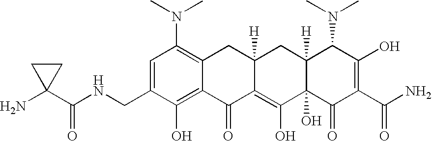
N(CC1=CC(N(C)C)=C2C(=C1O)C(=O)C1=C(O)C3(O)C([H])(CC1([H])C2)C(N(C)C)C(O)=C(C(N)=O)C3=O)C(C1(N)CC1)=O
